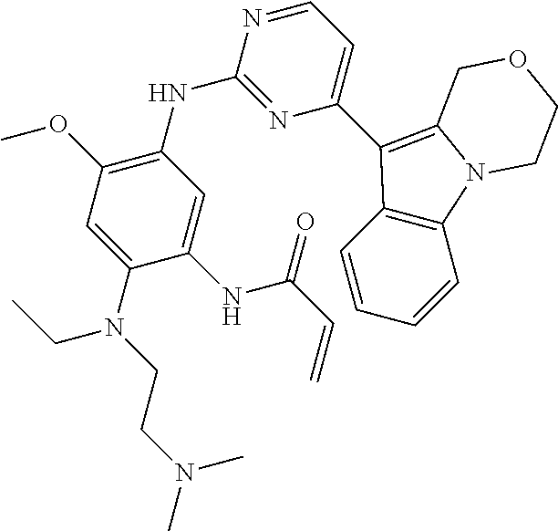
C1(N(CCN(C)C)CC)=CC(OC)=C(NC2=NC(C3=C4N(C5=C3C=CC=C5)CCOC4)=CC=N2)C=C1NC(C=C)=O
